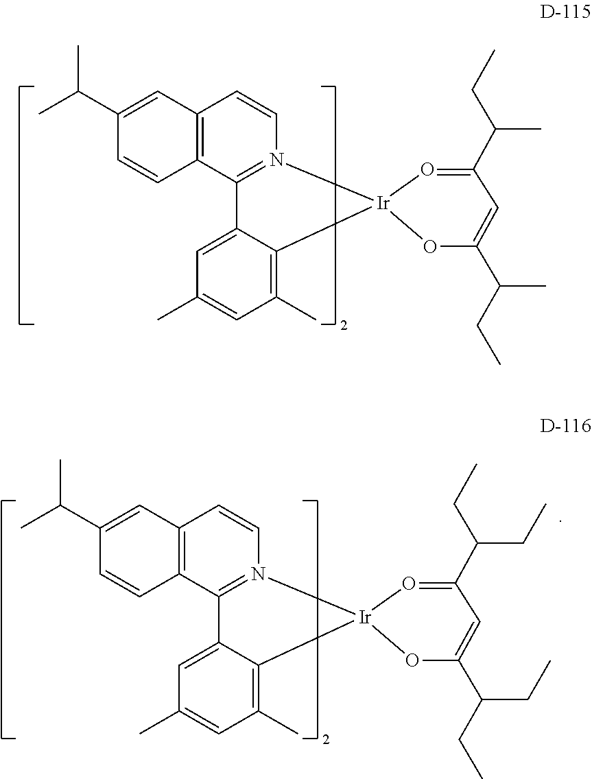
C1=CN2=C(C3=C1C=C(C(C)C)C=C3)C1=CC(C)=CC(C)=C1[Ir]21OC(C(C)CC)=CC(C(C)CC)=O1.C1=CN2=C(C3=C1C=C(C(C)C)C=C3)C1=CC(C)=CC(C)=C1[Ir]21OC(C(CC)CC)=CC(C(CC)CC)=O1
